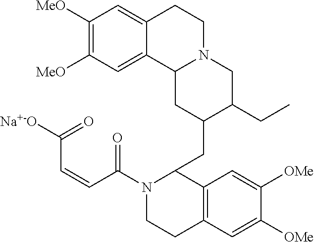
C1([MeO])=C([MeO])C=C2C(=C1)CCN1C2CC(CC2N(C(C=CC([Na+-O])=O)=O)CCC3=C2C=C([OMe])C([OMe])=C3)C(CC)C1
